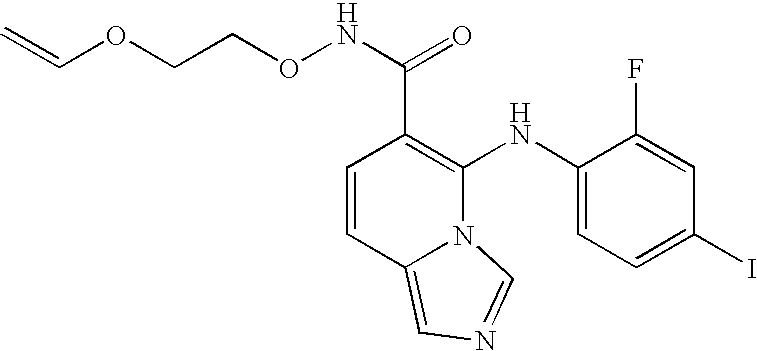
C1=CC2=CN=CN2C(NC2=CC=C(I)C=C2F)=C1C(NOCCOC=C)=O
